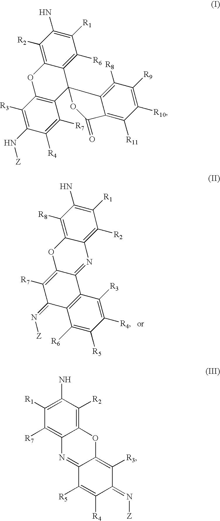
C12=C([R2])C([R1])=C(N)C([R8])=C1OC1=C([R7])C(=N[Z])C3=C(C1=N2)C([R3])=C([R4])C([R5])=C3[R6].C12=C([R6])C([R1])=C(N)C([R2])=C1OC1=C(C23C2=C([R8])C([R9])=C([R10])C([R11])=C2C(=O)O3)C([R7])=C([R4])C(N[Z])=C1[R3].C12=C([R2])C(N)=C([R1])C([R7])=C1N=C1C(=C([R3])C(=N[Z])C([R4])=C1[R5])O2
